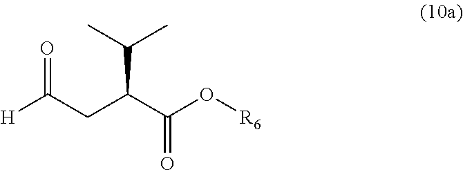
[H]C(CC(C(O[R6])=O)C(C)C)=O
